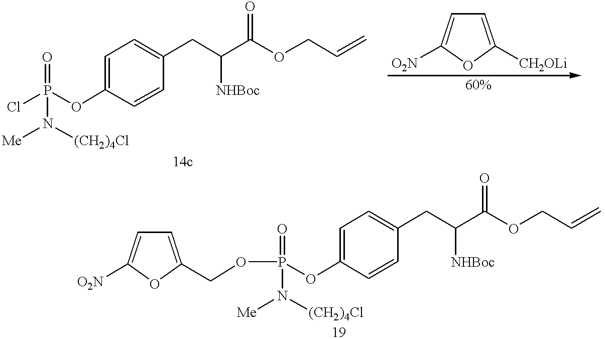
C1=C(OP(Cl)(=O)N([Me])[(CH2)4Cl])C=CC(CC(C(OCC=C)=O)[NHBoc])=C1.C1=C([CH2OLi])OC([O2N])=C1.C1=C(OP(OCC2=CC=C([O2N])O2)(=O)N([Me])[(CH2)4Cl])C=CC(CC(C(OCC=C)=O)[NHBoc])=C1
